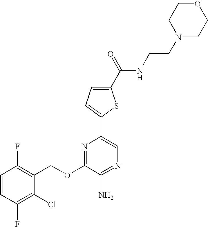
C1=CC(F)=C(COC2=NC(C3=CC=C(C(=O)NCCN4CCOCC4)S3)=CN=C2N)C(Cl)=C1F
